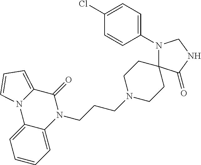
C12=CC=CC=C1N(CCCN1CCC3(CC1)N(C1=CC=C(Cl)C=C1)CNC3=O)C(=O)C1=CC=CN21
